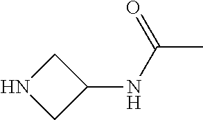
CC(NC1CNC1)=O
